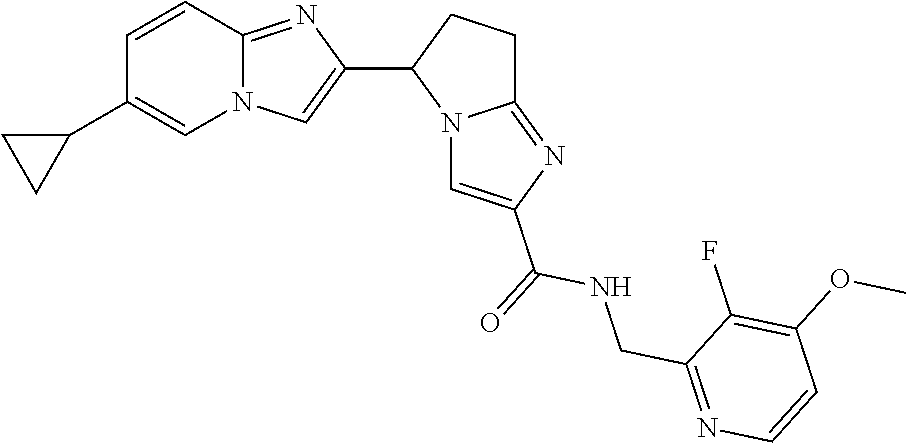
N12C(=NC(C3CCC4=NC(C(=O)NCC5=NC=CC(OC)=C5F)=CN34)=C1)C=CC(C1CC1)=C2
